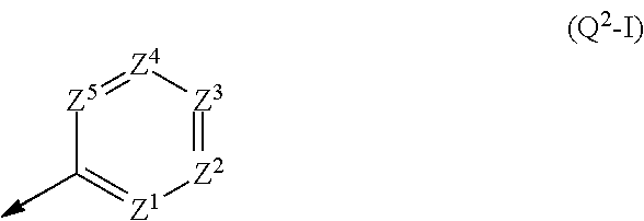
[Z5]1=[Z4][Z3]=[Z2][Z1]=C1
